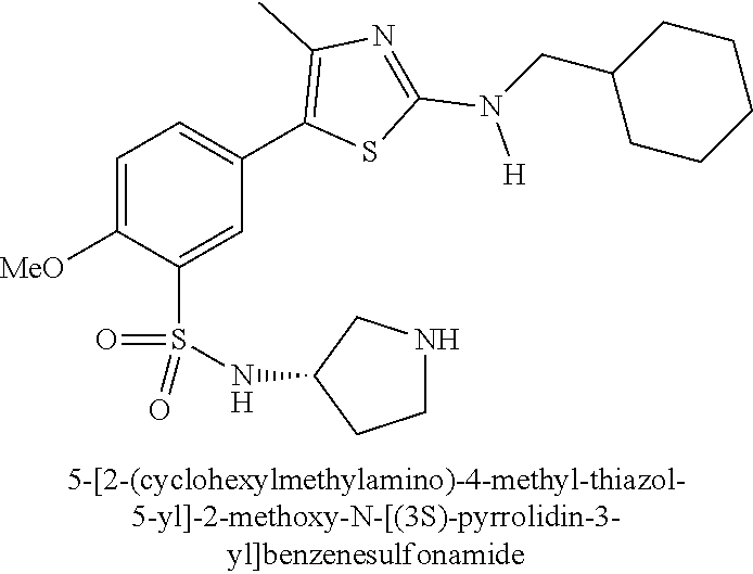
C1=C([MeO])C(S(NC2CCNC2)(=O)=O)=CC(C2=C(C)N=C(N([H])CC3CCCCC3)S2)=C1
